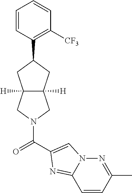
C1=CC(C2CC3([H])C([H])(CN(C(=O)C4=CN5N=C(C)C=CC5=N4)C3)C2)=C([CF3])C=C1
